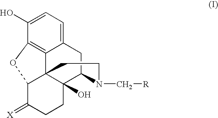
C12=CC=C(O)C3=C1C14C(O)(C(C2)N(C[R])CC1)CCC(=[X])C4O3
